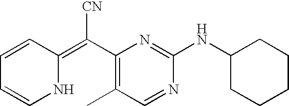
C1=CC(=C(C2=C(C)C=NC(NC3CCCCC3)=N2)[CN])NC=C1
